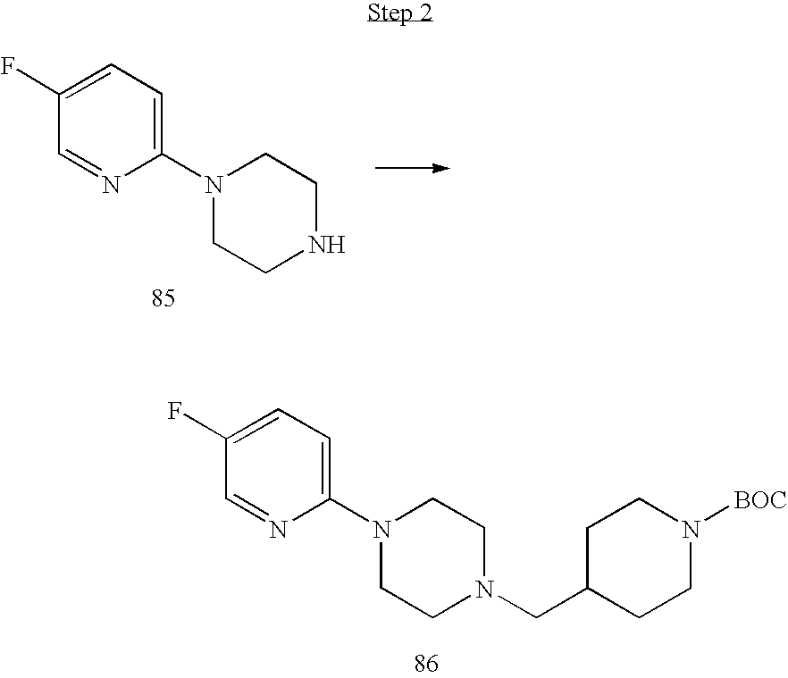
C1=C(F)C=NC(N2CCNCC2)=C1.C1=C(F)C=NC(N2CCN(CC3CCN([BOC])CC3)CC2)=C1
